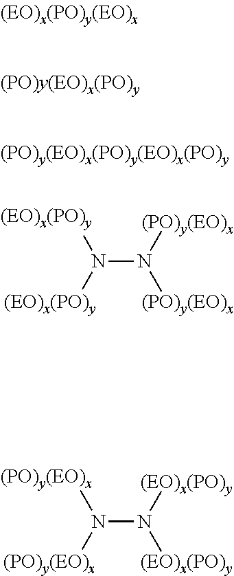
[(EO)x(PO)y]N([(EO)x(PO)y])N([(PO)y(EO)x])[(PO)y(EO)x].N(N([(EO)x(PO)y])[(EO)x(PO)y])([(PO)y(EO)x])[(PO)y(EO)x]
